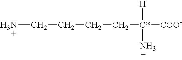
NCCCC[C*]([COO-])([H])N
